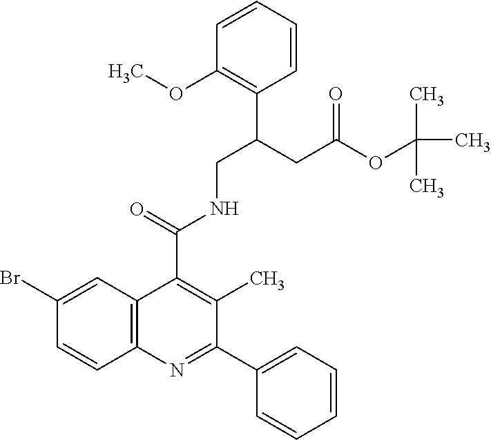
C1(C2=CC=CC=C2)=NC2=C(C(C(=O)NCC(CC(OC(C)(C)C)=O)C3=C(OC)C=CC=C3)=C1C)C=C(Br)C=C2
